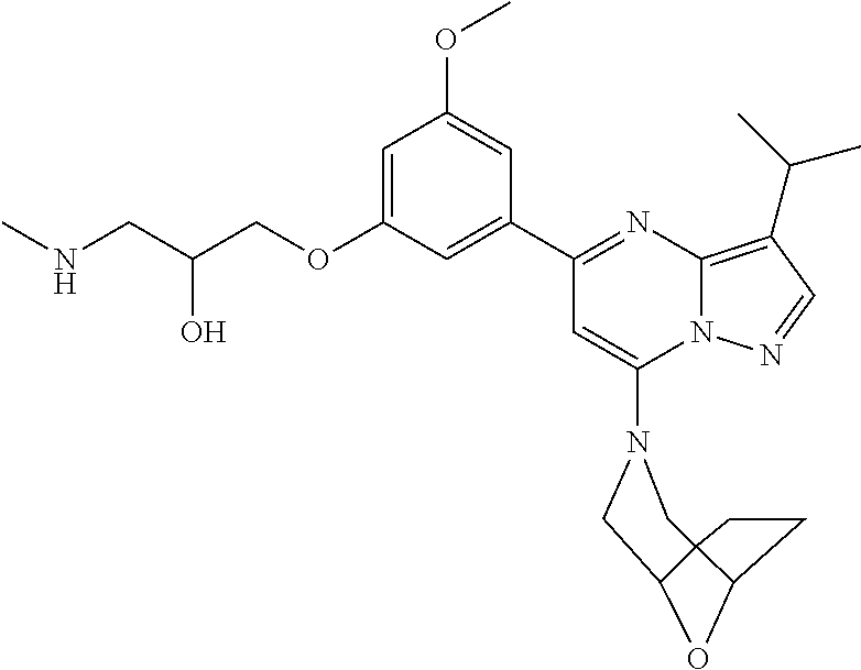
C1=C(OCC(CNC)O)C=C(C2=NC3=C(C(C)C)C=NN3C(N3CC45CCC4OC5C3)=C2)C=C1OC
